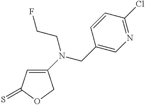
C1(N(CCF)CC2=CN=C(Cl)C=C2)=CC(=S)OC1
